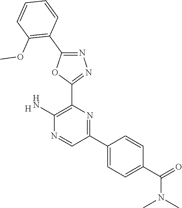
[H].C1(N)=C(C2=NN=C(C3=C(OC)C=CC=C3)O2)N=C(C2=CC=C(C(N(C)C)=O)C=C2)C=N1
